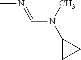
CN=CN(C1CC1)C
